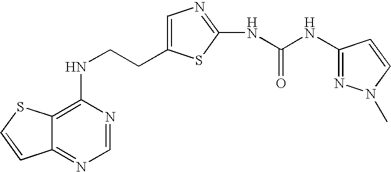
C(CNC1=C2C(=NC=N1)C=CS2)C1=CN=C(NC(=O)NC2=NN(C)C=C2)S1
